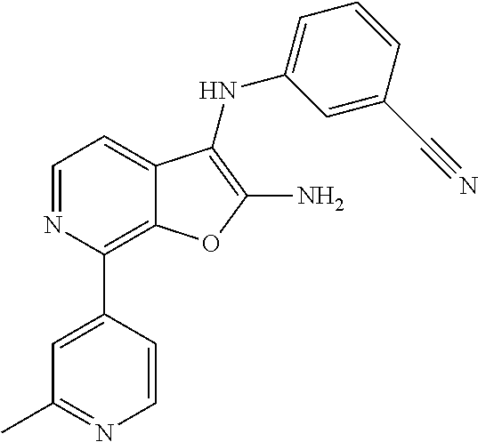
C1(C2=CC(C)=NC=C2)=C2C(=CC=N1)C(NC1=CC=CC(C#N)=C1)=C(N)O2
